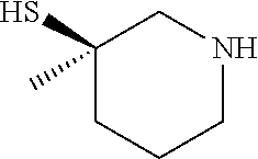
C1(S)(C)CCCNC1
